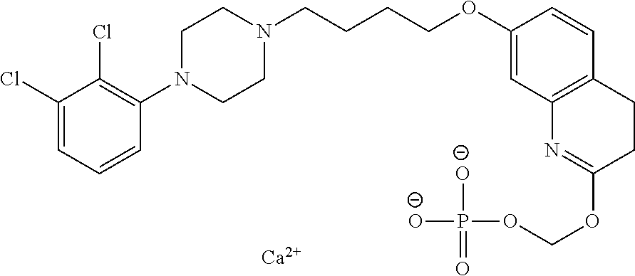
C1(Cl)=CC=CC(N2CCN(CCCCOC3=CC4=C(C=C3)CCC(OCOP([O-])([O-])=O)=N4)CC2)=C1Cl.[Ca]
